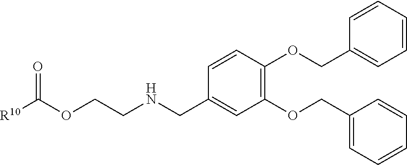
O(CCNCC1=CC(OCC2=CC=CC=C2)=C(OCC2=CC=CC=C2)C=C1)C([R10])=O
